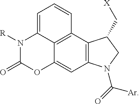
C12=C3C4=C(C=C1OC(=O)N([R])C2=CC=C3)N(C(=O)[Ar])CC4C[X]
